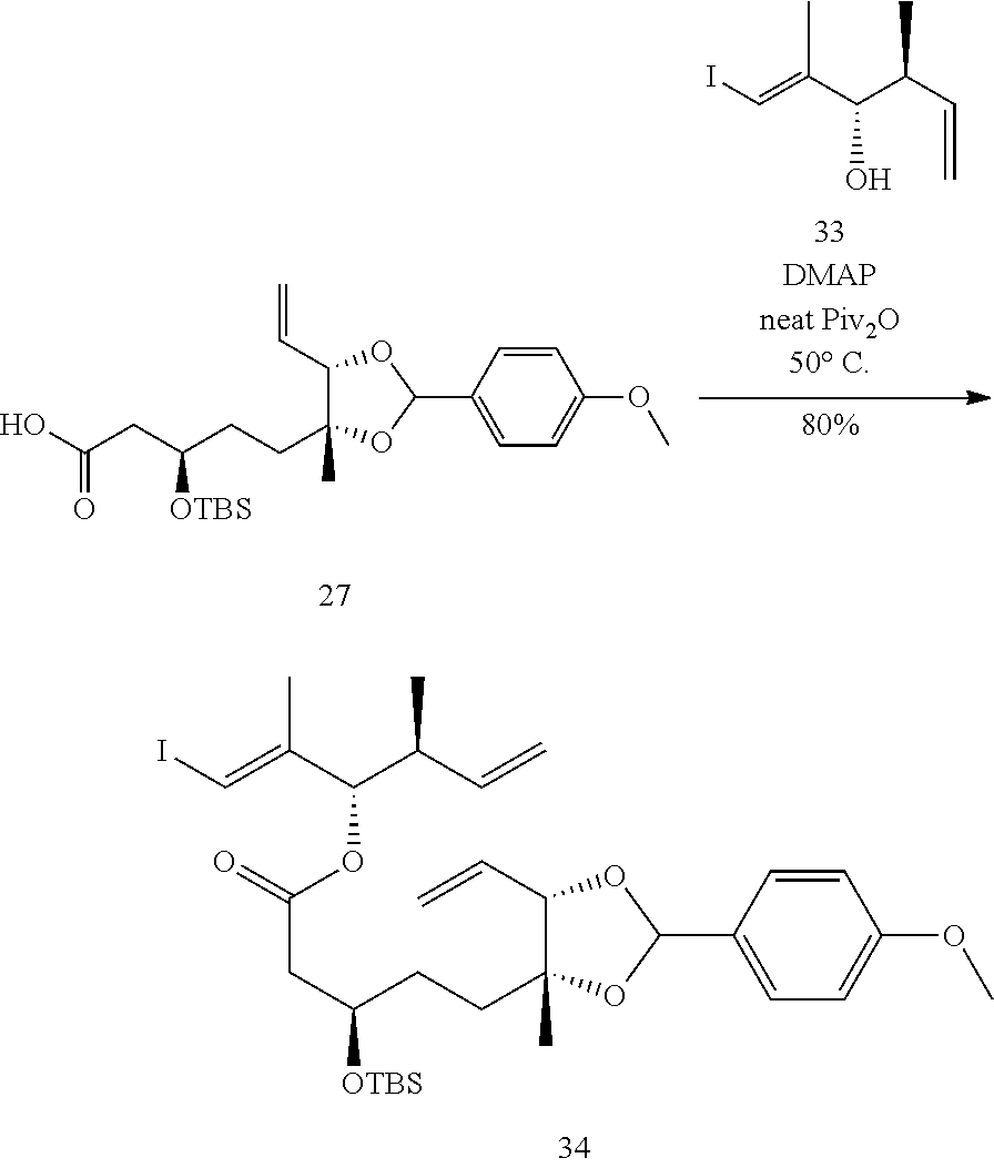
OC(CC(CCC1(C)C(C=C)OC(C2=CC=C(OC)C=C2)O1)[OTBS])=O.IC=C(C(C(C=C)C)O)C.C(C(CCC1(C)C(C=C)OC(C2=CC=C(OC)C=C2)O1)[OTBS])C(OC(C(C)=CI)C(C)C=C)=O
